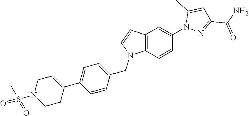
C12=C(C=CC(N3N=C(C(N)=O)C=C3C)=C1)N(CC1=CC=C(C3=CCN(S(=O)(C)=O)CC3)C=C1)C=C2
